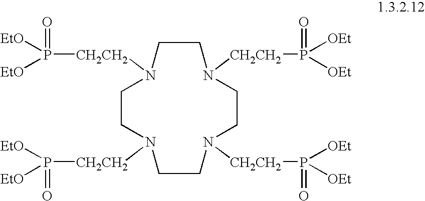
C1CN([CH2CH2]P(=O)([EtO])[EtO])CCN([CH2CH2]P(=O)([OEt])[OEt])CCN([CH2CH2]P(=O)([OEt])[OEt])CCN1[CH2CH2]P(=O)([EtO])[EtO]
